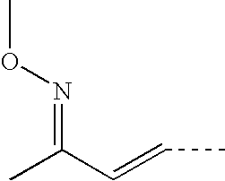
C(C=CC)(C)=NOC
